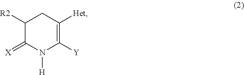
C1([R2])C(=[X])N([H])C([Y])=C([Het])C1
